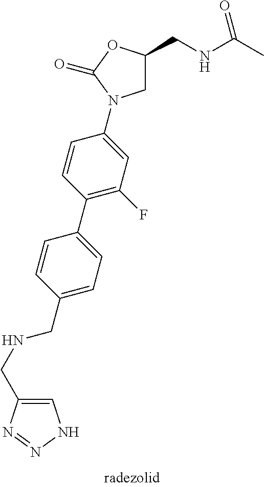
C1=C(CNCC2=CC=C(C3=C(F)C=C(N4CC(CNC(C)=O)OC4=O)C=C3)C=C2)N=NN1
